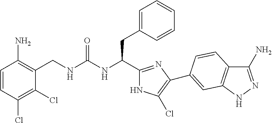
C(NC(CC1=CC=CC=C1)C1=NC(C2=CC3=C(C(N)=NN3)C=C2)=C(Cl)N1)(=O)NCC1=C(N)C=CC(Cl)=C1Cl
